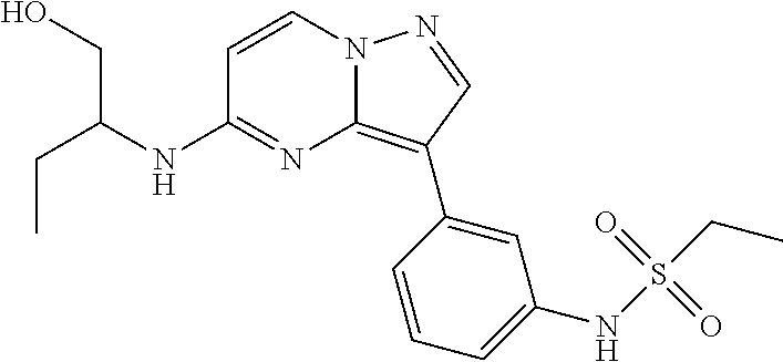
C(NC1=NC2=C(C3=CC(NS(CC)(=O)=O)=CC=C3)C=NN2C=C1)(CO)CC
